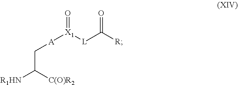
[R1HN]C([C(O)R2])C[A][X1](=O)[L]C([R])=O
